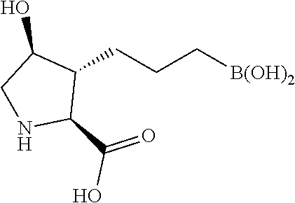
C(CC[B(OH)2])C1C(O)CNC1C(=O)O
